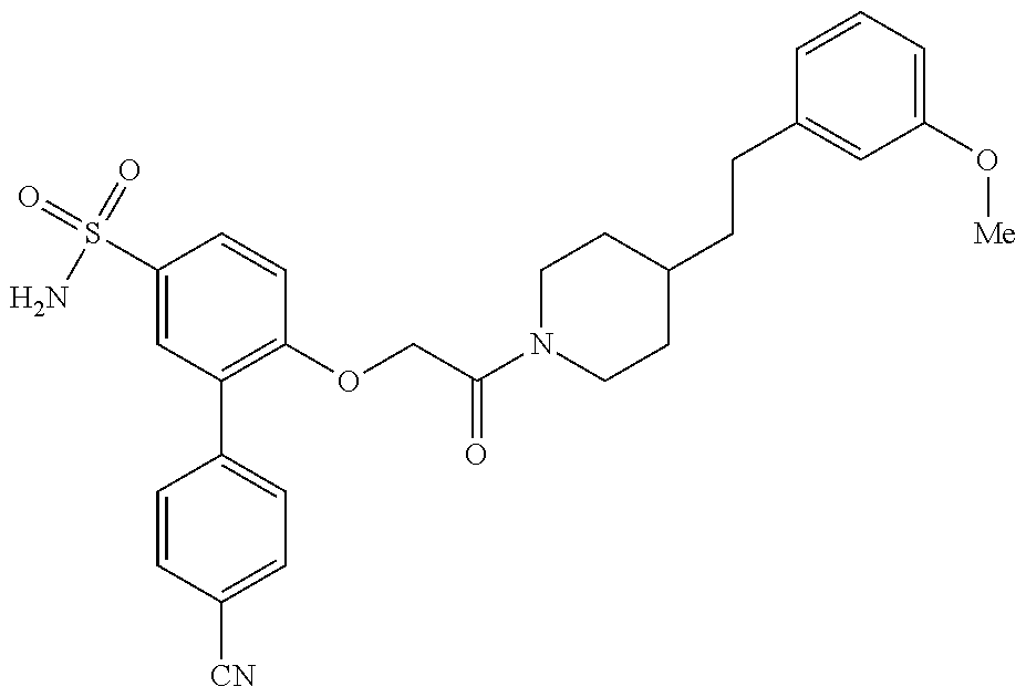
C1=CC([CN])=CC=C1C1=C(OCC(N2CCC(CCC3=CC(O[Me])=CC=C3)CC2)=O)C=CC(S(=O)(=O)N)=C1
